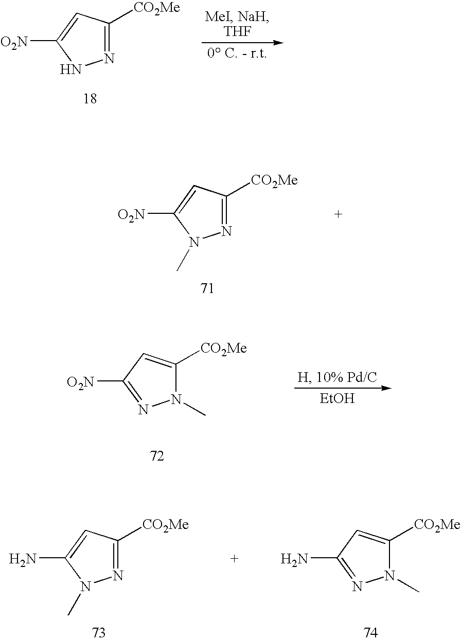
N1=C([CO2Me])C=C([O2N])N1.N1=C([CO2Me])C=C([O2N])N1C.N1(C)C([CO2Me])=CC([O2N])=N1.[EtOH].N1(C)C([CO2Me])=CC(N)=N1.N1=C([CO2Me])C=C(N)N1C
